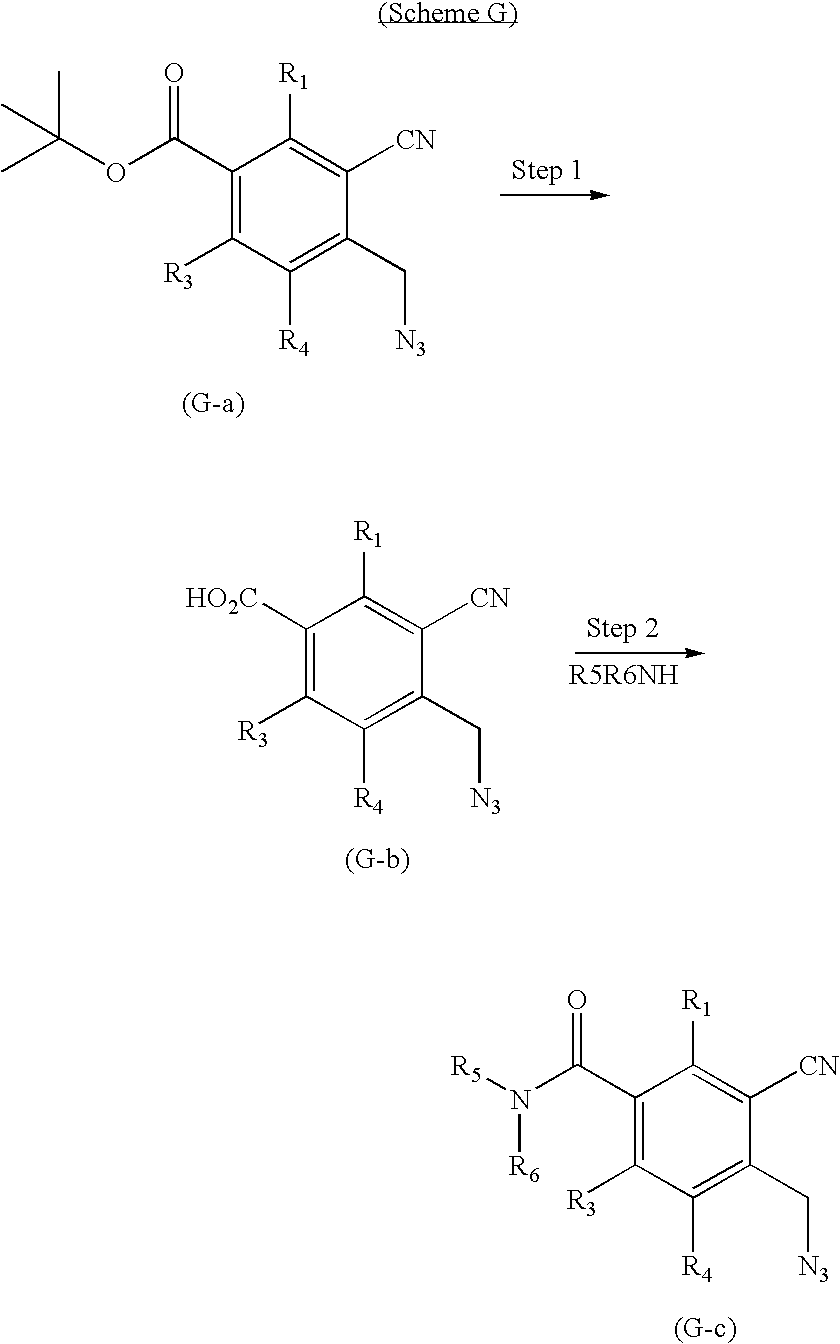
C1(C(OC(C)(C)C)=O)=C([R3])C([R4])=C(C[N3])C([CN])=C1[R1].C1([HO2C])=C([R3])C([R4])=C(C[N3])C([CN])=C1[R1].C1(C(N([R5])[R6])=O)=C([R3])C([R4])=C(C[N3])C([CN])=C1[R1]
